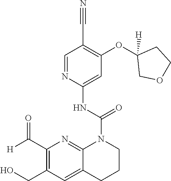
C1(C#N)=C(OC2([H])COCC2)C=C(NC(=O)N2C3=NC(C([H])=O)=C(CO)C=C3CCC2)N=C1
